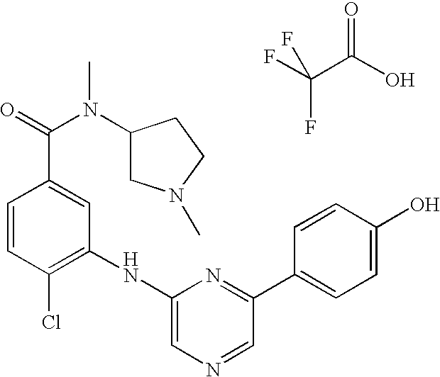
FC(C(O)=O)(F)F.C1=CC(Cl)=C(NC2=CN=CC(C3=CC=C(O)C=C3)=N2)C=C1C(=O)N(C1CN(C)CC1)C
